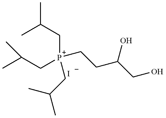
C([P+](CC(C)C)(CC(C)C)CCC(CO)O)C(C)C.[I-]
